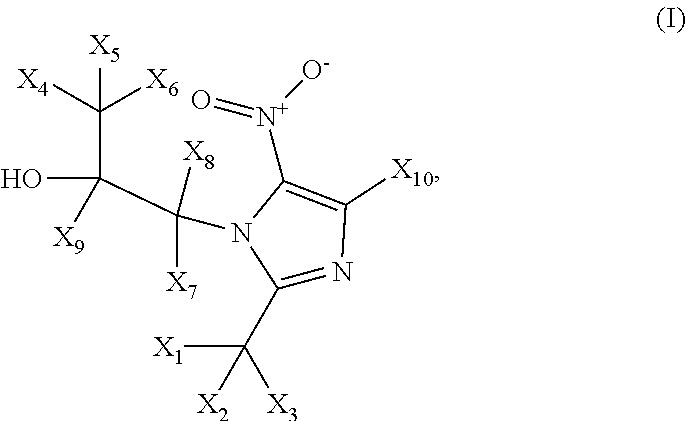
C1(C([X1])([X3])[X2])=NC([X10])=C([N+]([O-])=O)N1C(C([X9])(O)C([X6])([X4])[X5])([X8])[X7]
